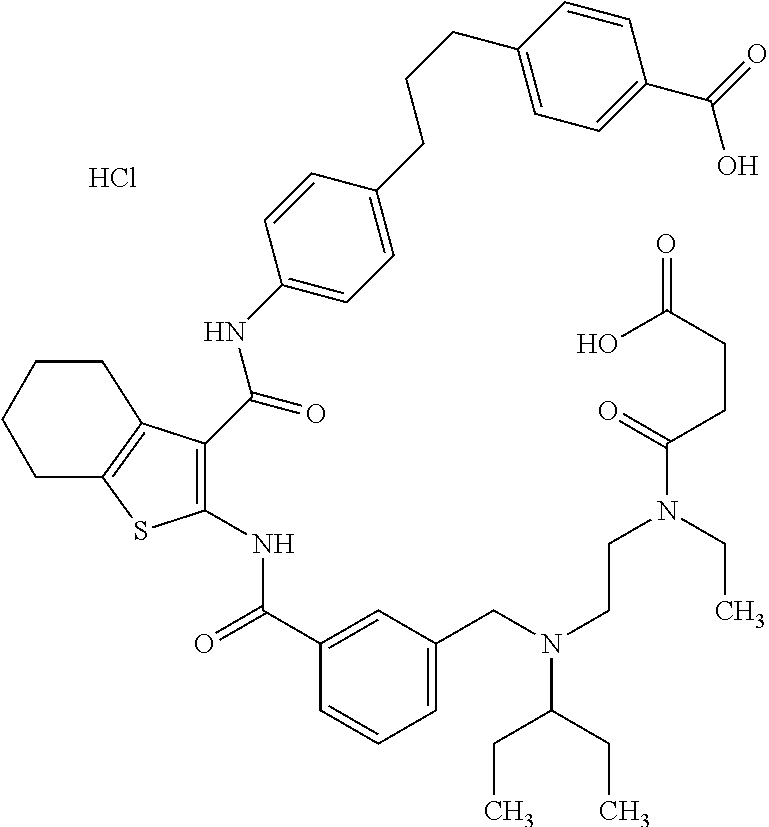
Cl.C1(C(=O)NC2=C(C(NC3=CC=C(CCCC4=CC=C(C(=O)O)C=C4)C=C3)=O)C3=C(S2)CCCC3)=CC(CN(CCN(CC)C(CCC(=O)O)=O)C(CC)CC)=CC=C1
